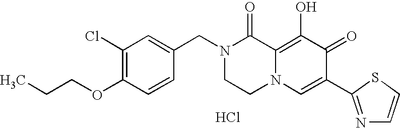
C1(Cl)=C(OCCC)C=CC(CN2CCN3C(=C(O)C(=O)C(C4=NC=CS4)=C3)C2=O)=C1.Cl
